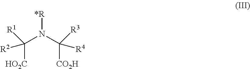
[HO2C]C(N([*R])C([CO2H])([R3])[R4])([R1])[R2]
